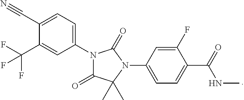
N1(C2=CC=C(C#N)C(C(F)(F)F)=C2)C(=O)C(C)(C)N(C2=CC=C(C(=O)NC)C(F)=C2)C1=O
